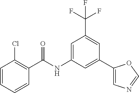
C1=C(NC(C2=C(Cl)C=CC=C2)=O)C=C(C2=CN=CO2)C=C1C(F)(F)F
